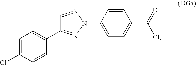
N1(C2=CC=C(C(=O)Cl)C=C2)N=CC(C2=CC=C(Cl)C=C2)=N1
